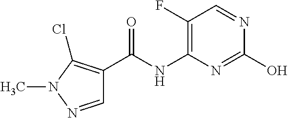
C1(F)=C(NC(C2=C(Cl)N(C)N=C2)=O)N=C(O)N=C1
